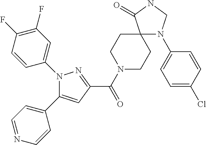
C(=O)(C1=NN(C2=CC(F)=C(F)C=C2)C(C2=CC=NC=C2)=C1)N1CCC2(CC1)N(C1=CC=C(Cl)C=C1)CNC2=O
